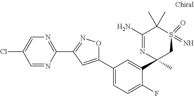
C1=NC(C2=NOC(C3=CC=C(F)C(C4(C)CS(=N)(=O)C(C)(C)C(N)=N4)=C3)=C2)=NC=C1Cl
